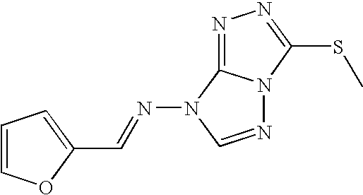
C1=COC(C=NN2C=NN3C2=NN=C3SC)=C1
